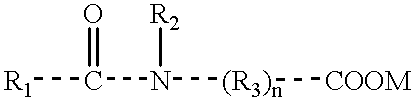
O=C(N([(R3)n][COOM])[R2])[R1]
